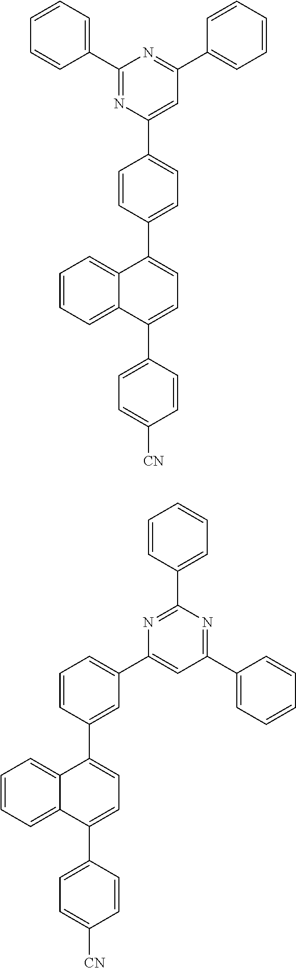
C1(C2=NC(C3=CC=C(C4=CC=C(C5=CC=C([CN])C=C5)C5=CC=CC=C54)C=C3)=CC(C3=CC=CC=C3)=N2)=CC=CC=C1.C1=C(C2=CC(C3=CC=CC=C3)=NC(C3=CC=CC=C3)=N2)C=C(C2=CC=C(C3=CC=C([CN])C=C3)C3=CC=CC=C32)C=C1
